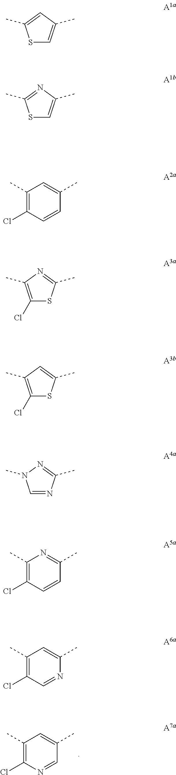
C1(C)=C(Cl)N=CC(C)=C1.C1(C)=C(Cl)C=CC(C)=C1.S1C=C(C)C=C1C.S1C=C(C)N=C1C.S1C(Cl)=C(C)N=C1C.S1C(Cl)=C(C)C=C1C.N1=CN(C)N=C1C.C1(C)=C(Cl)C=CC(C)=N1.C1(C)=C(Cl)C=NC(C)=C1
